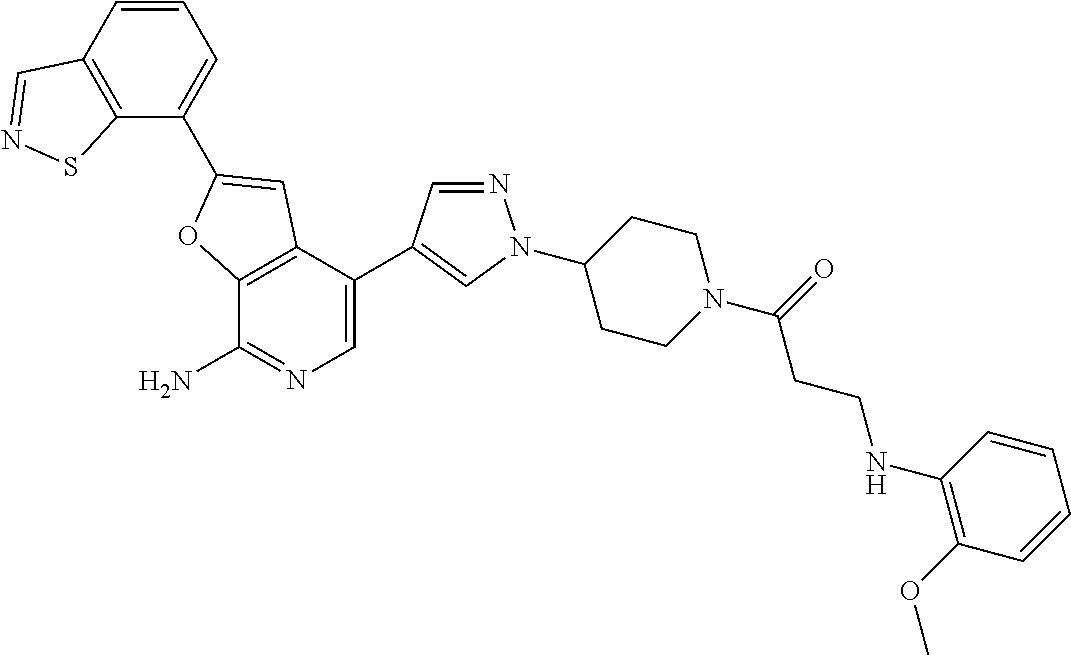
C12=C(C(C3=CN(C4CCN(C(CCNC5=C(OC)C=CC=C5)=O)CC4)N=C3)=CN=C1N)C=C(C1=CC=CC3=C1SN=C3)O2
